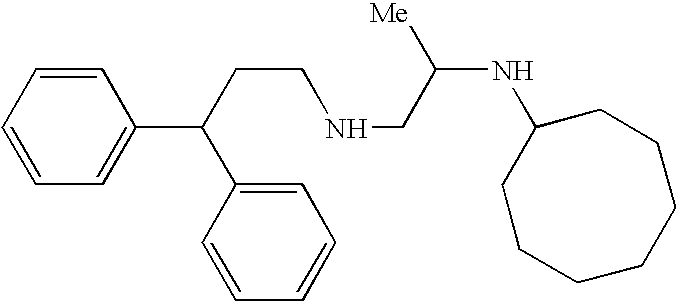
C(CCNCC(NC1CCCCCCC1)[Me])(C1=CC=CC=C1)C1=CC=CC=C1
